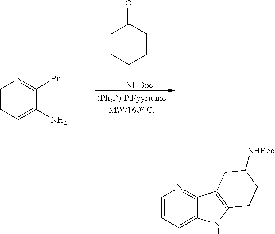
C1CC([NHBoc])CCC1=O.C1=CC=C(N)C(Br)=N1.C1=CC=C2C(=N1)C1=C(N2)CCC([NHBoc])C1
